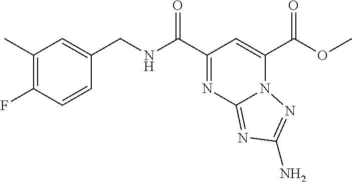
C1(C(NCC2=CC(C)=C(F)C=C2)=O)=NC2=NC(N)=NN2C(C(OC)=O)=C1
